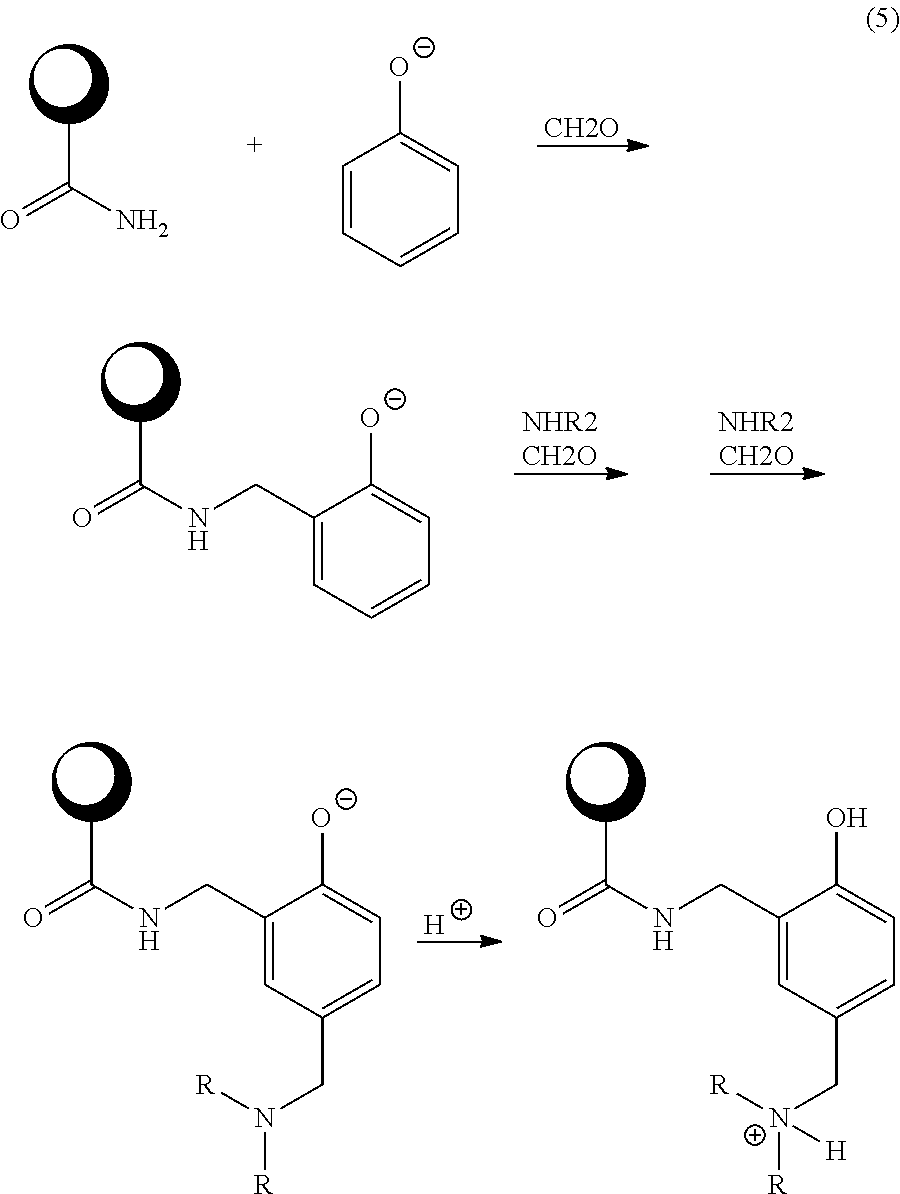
CC(N)=O.[CH2O].C1=CC=CC=C1[O-].CC(NCC1=CC=CC=C1[O-])=O.[NHR2CH2O].[NHR2CH2O].CC(NCC1=CC(CN([R])[R])=CC=C1[O-])=O.[H].CC(NCC1=CC(C[N+]([R])([R])[H])=CC=C1O)=O
